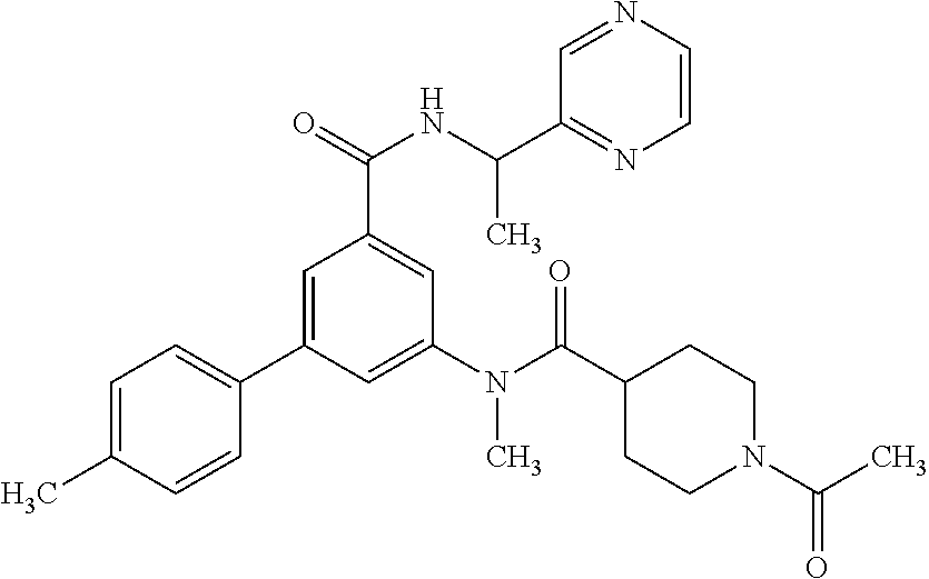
C1=C(C)C=CC(C2=CC(C(=O)NC(C3=NC=CN=C3)C)=CC(N(C(C3CCN(C(C)=O)CC3)=O)C)=C2)=C1
